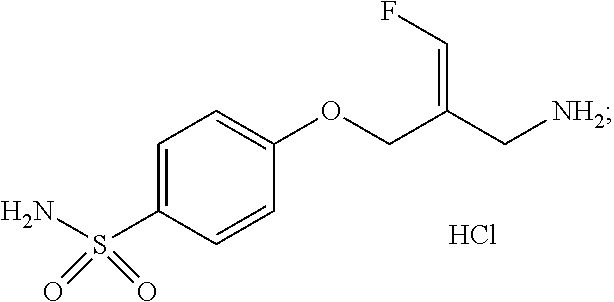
C1=C(S(N)(=O)=O)C=CC(OCC(C[NH2])=CF)=C1.Cl
